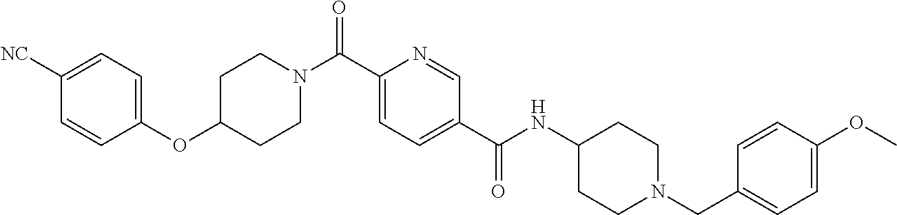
C1C(OC2=CC=C([NC])C=C2)CCN(C(C2=CC=C(C(NC3CCN(CC4=CC=C(OC)C=C4)CC3)=O)C=N2)=O)C1
